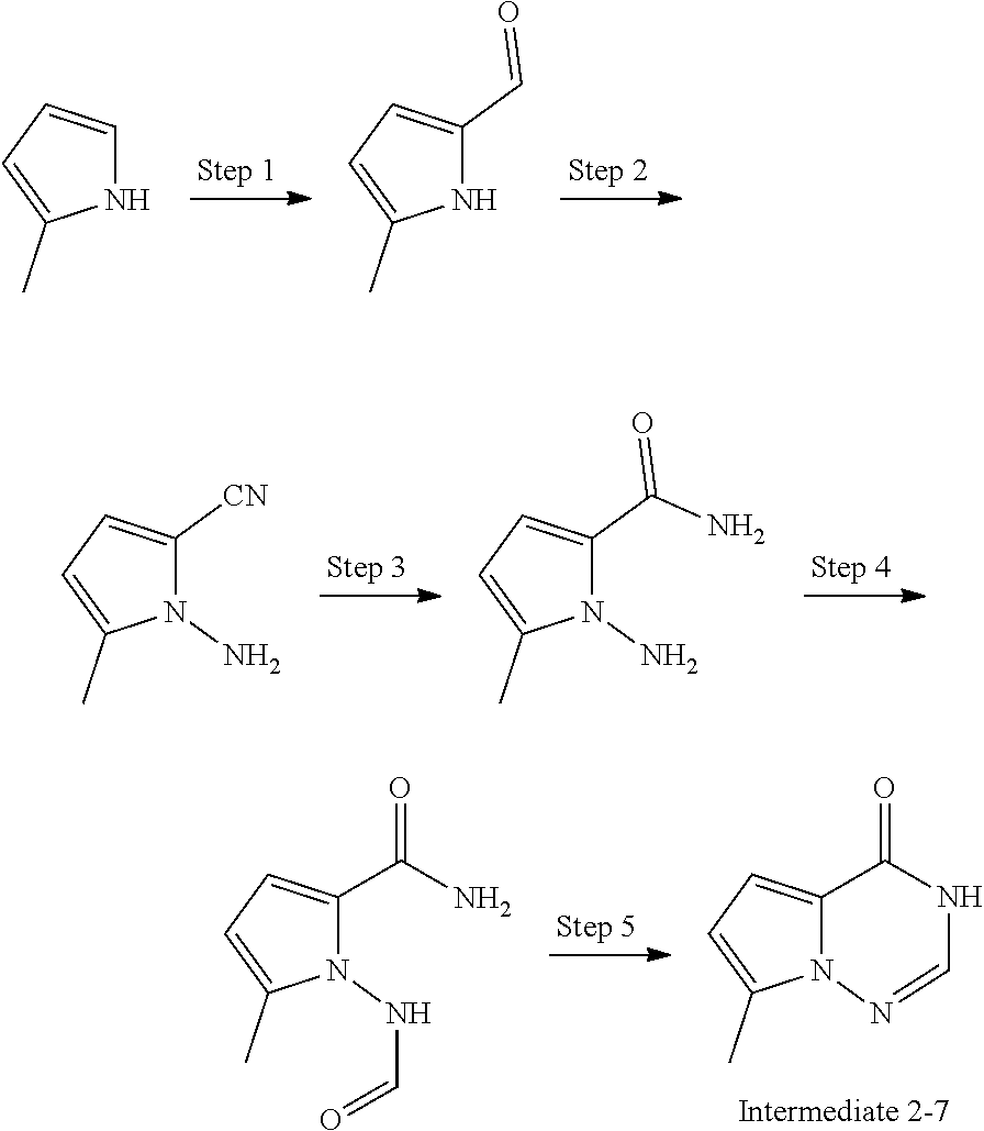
N1C=CC=C1C.N1C(C=O)=CC=C1C.N1(N)C([CN])=CC=C1C.N1(N)C(C(=O)N)=CC=C1C.N1(NC=O)C(C(=O)N)=CC=C1C.N12C(=CC=C1C)C(=O)NC=N2
